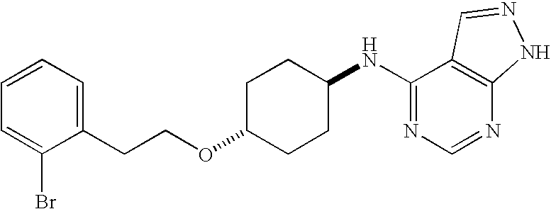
C1(CCOC2CCC(NC3=NC=NC4=C3C=NN4)CC2)=CC=CC=C1Br
